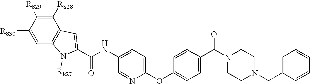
C1(NC(=O)C2=CC3=C(C=C([R830])C([R829])=C3[R828])N2[R827])=CC=C(OC2=CC=C(C(N3CCN(CC4=CC=CC=C4)CC3)=O)C=C2)N=C1
